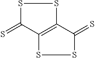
S1C(=S)C2=C(S1)C(=S)SS2
